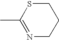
N1=C(C)SCCC1
